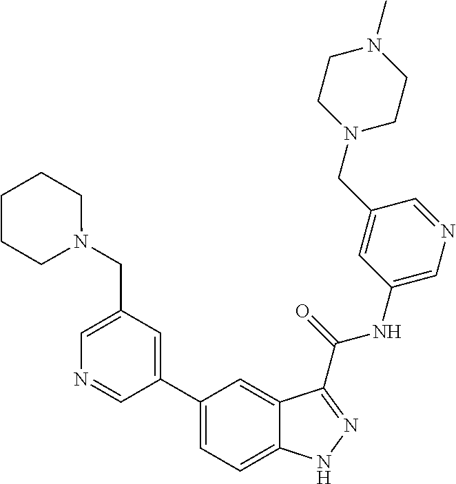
C1(CN2CCCCC2)=CN=CC(C2=CC=C3C(=C2)C(C(NC2=CN=CC(CN4CCN(C)CC4)=C2)=O)=NN3)=C1
